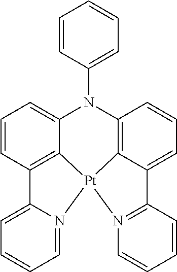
C1(N2C3=C4C(=CC=C3)C3=N(C=CC=C3)[Pt]43C4=C(C=CC=C24)C2=CC=CC=N23)=CC=CC=C1
